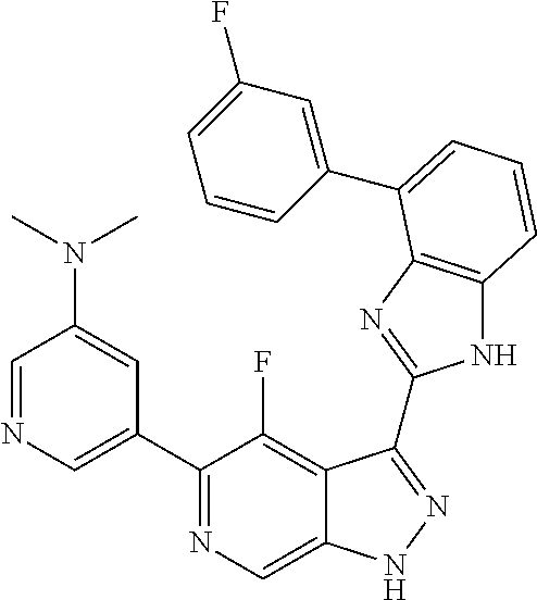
C1=NC=C(C2=NC=C3C(=C2F)C(C2=NC4=C(N2)C=CC=C4C2=CC(F)=CC=C2)=NN3)C=C1N(C)C
